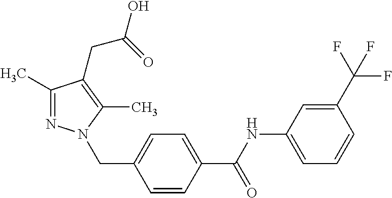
C1=C(C(F)(F)F)C=CC=C1NC(C1=CC=C(CN2N=C(C)C(CC(O)=O)=C2C)C=C1)=O
